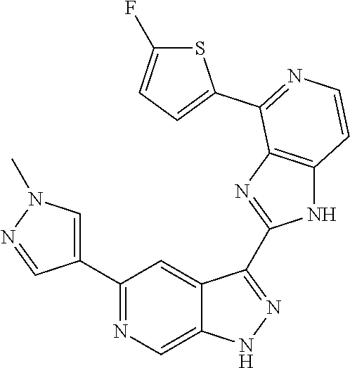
C1(C2=NC=C3C(=C2)C(C2=NC4=C(N2)C=CN=C4C2=CC=C(F)S2)=NN3)=CN(C)N=C1
